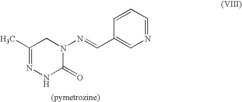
C1(C)=NNC(=O)N(N=CC2=CN=CC=C2)C1
